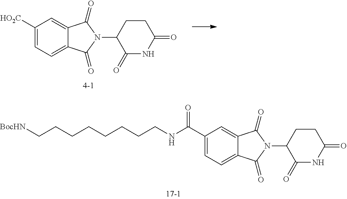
C1([HO2C])=CC=C2C(=C1)C(=O)N(C1C(=O)NC(=O)CC1)C2=O.C1(=O)N(C2C(=O)NC(=O)CC2)C(=O)C2=CC(C(NCCCCCCCC[BocHN])=O)=CC=C12
